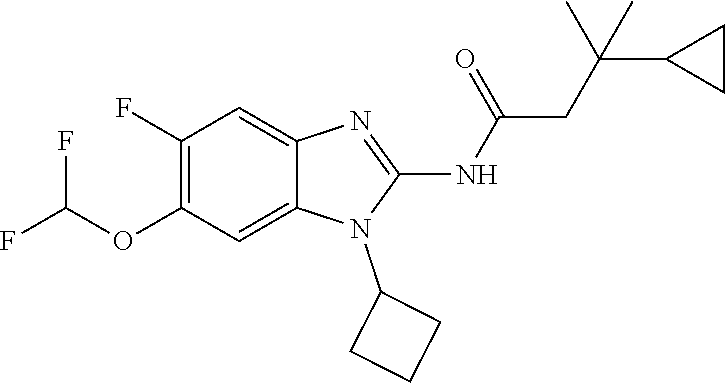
C1(F)=C(OC(F)F)C=C2C(=C1)N=C(NC(=O)CC(C1CC1)(C)C)N2C1CCC1
